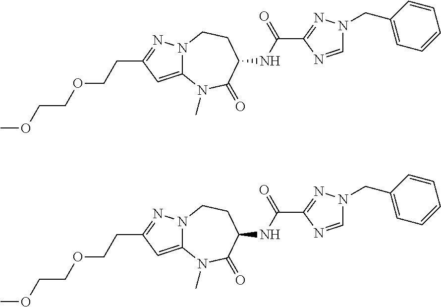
C12=CC(CCOCCOC)=NN1CCC(NC(=O)C1=NN(CC3=CC=CC=C3)C=N1)C(=O)N2C.C12=CC(CCOCCOC)=NN1CCC(NC(=O)C1=NN(CC3=CC=CC=C3)C=N1)C(=O)N2C
